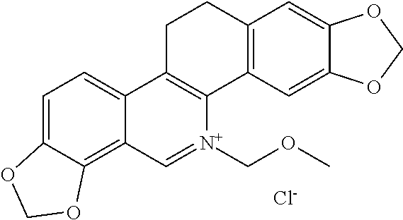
C1=C2C(=C3C(=C1)C1=C([N+](COC)=C3)C3=C(CC1)C=C1C(=C3)OCO1)OCO2.[Cl-]
